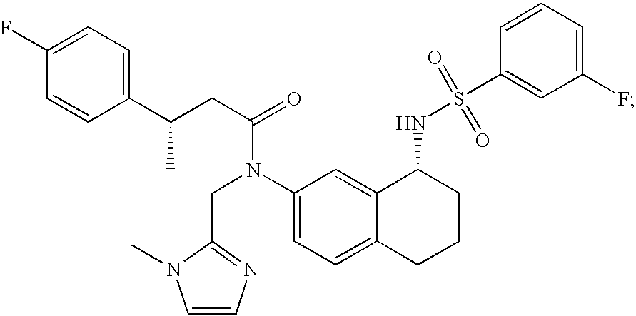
C1(C(CC(=O)N(C2=CC=C3C(=C2)C(NS(=O)(=O)C2=CC(F)=CC=C2)CCC3)CC2=NC=CN2C)C)=CC=C(F)C=C1
